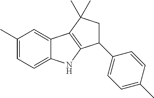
C1(C)=CC=C2C(=C1)C1=C(N2)C(C2=CC=C(C)C=C2)CC1(C)C
